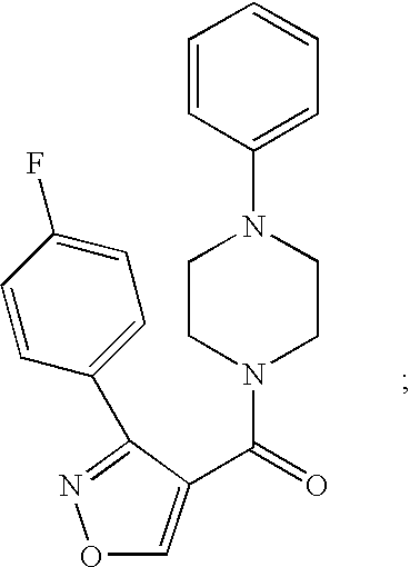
O1C=C(C(N2CCN(C3=CC=CC=C3)CC2)=O)C(C2=CC=C(F)C=C2)=N1
